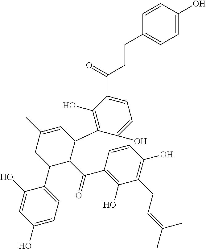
C1(O)=CC(O)=CC=C1C1C(C(=O)C2=C(O)C(CC=C(C)C)=C(O)C=C2)C(C2=C(O)C(C(=O)CCC3=CC=C(O)C=C3)=CC=C2O)C=C(C)C1
